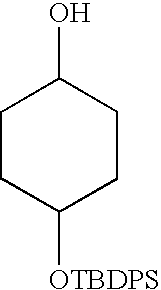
C1CC([OTBDPS])CCC1O
